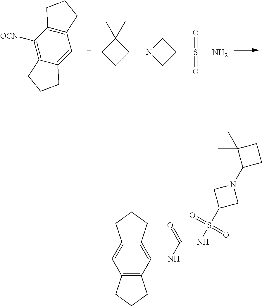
C12=C(C([OCN])=C3C(=C1)CCC3)CCC2.S(=O)(=O)(C1CN(C2C(C)(C)CC2)C1)N.S(=O)(NC(NC1=C2C(=CC3=C1CCC3)CCC2)=O)(C1CN(C2CCC2(C)C)C1)=O
